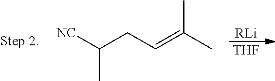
[THF].[RLi].C(CC=C(C)C)([NC])C
